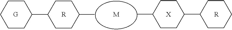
C1CCC(C2CCC(C)CC2)CC1.CC1CCC(C2CCCCC2)CC1.[R].[M].[X].[R]
